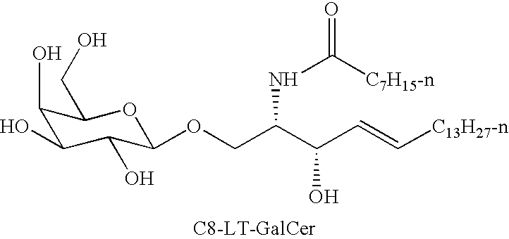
C1(O)C(O)C(O)C(OCC(C(C=C[C13H27-n])O)NC(=O)[C7H15-n])OC1CO
